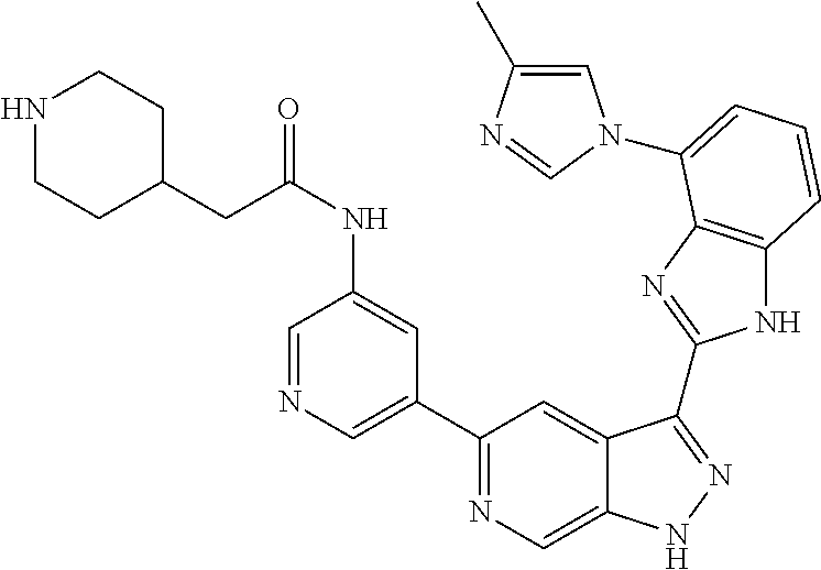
C1(C2=NC=C3C(=C2)C(C2=NC4=C(N2)C=CC=C4N2C=C(C)N=C2)=NN3)=CN=CC(NC(=O)CC2CCNCC2)=C1
